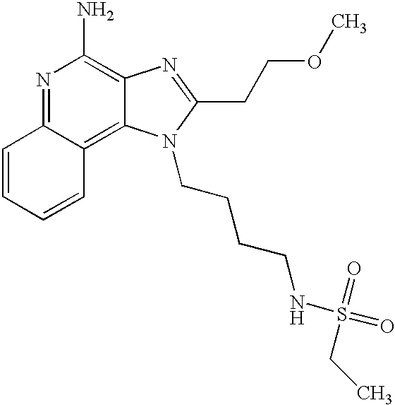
N1=C2C(=C3C(=C1N)N=C(CCOC)N3CCCCNS(=O)(=O)CC)C=CC=C2
